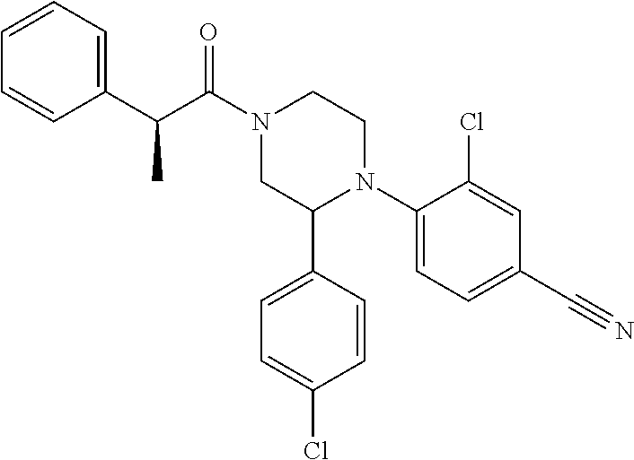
C(C1=CC=CC=C1)(C(N1CC(C2=CC=C(Cl)C=C2)N(C2=CC=C(C#N)C=C2Cl)CC1)=O)C
